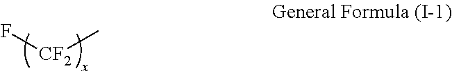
F[CF2]C
